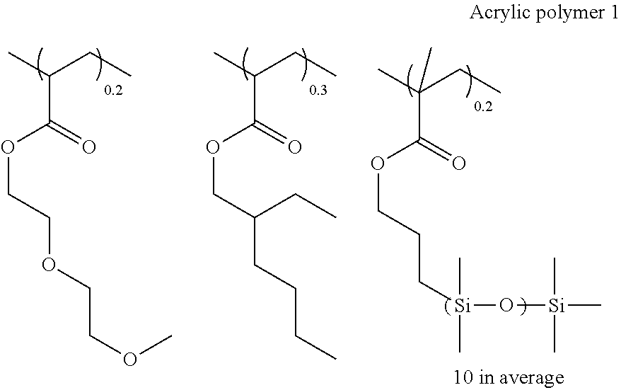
CC(CC)C(=O)OCCOCCOC.CC(CC)C(=O)OCC(CCCC)CC.CC(CC)(C(=O)OCCC[Si](O[Si](C)(C)C)(C)C)C
